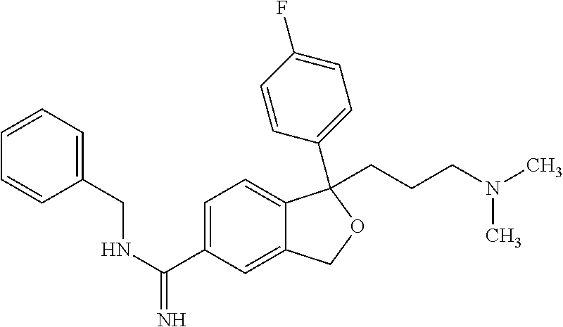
C1=C(C(NCC2=CC=CC=C2)=N)C=C2C(=C1)C(C1=CC=C(F)C=C1)(CCCN(C)C)OC2
